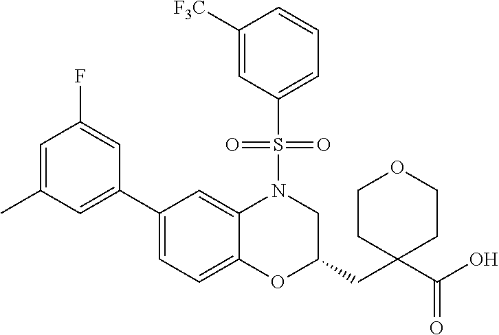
C1(C2=CC=C3C(=C2)N(S(C2=CC=CC([F3C])=C2)(=O)=O)CC(CC2(C(O)=O)CCOCC2)O3)=CC(C)=CC(F)=C1
